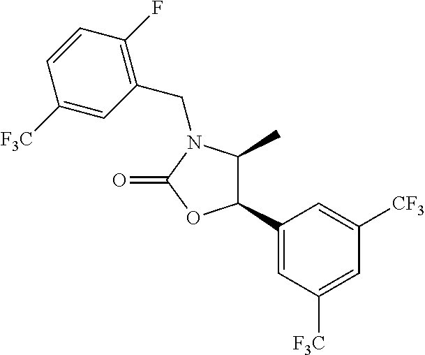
C1(C2=CC([F3C])=CC([CF3])=C2)C(C)N(CC2=C(F)C=CC([F3C])=C2)C(=O)O1
